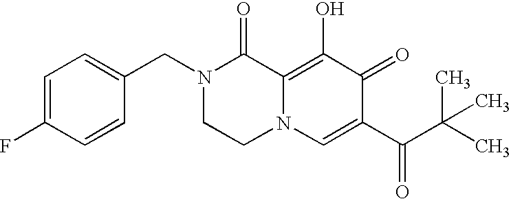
C1=C(F)C=CC(CN2CCN3C(=C(O)C(=O)C(C(=O)C(C)(C)C)=C3)C2=O)=C1
